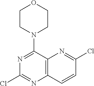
C12=C(C=CC(Cl)=N1)N=C(Cl)N=C2N1CCOCC1
